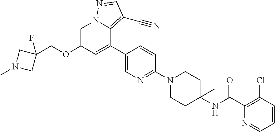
C1=C(OCC2(F)CN(C)C2)C=C(C2=CN=C(N3CCC(NC(C4=C(Cl)C=CC=N4)=O)(C)CC3)C=C2)C2=C(C#N)C=NN12
